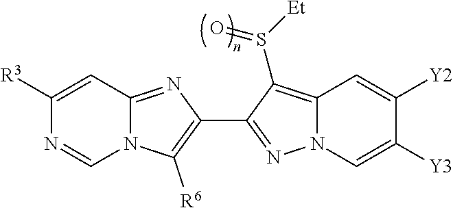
N12C(=NC(C3=NN4C(=C3S([Et])=O)C=C([Y2])C([Y3])=C4)=C1[R6])C=C([R3])N=C2
